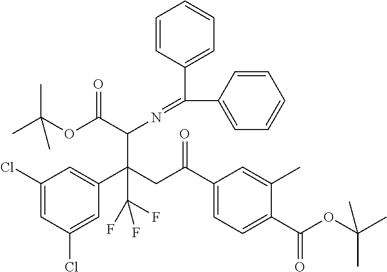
C1(Cl)=CC(Cl)=CC(C(CC(C2=CC=C(C(OC(C)(C)C)=O)C(C)=C2)=O)(C(N=C(C2=CC=CC=C2)C2=CC=CC=C2)C(OC(C)(C)C)=O)C(F)(F)F)=C1
